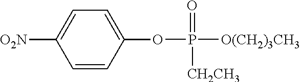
C1=CC(OP([O(CH2)3CH3])(=O)[CH2CH3])=CC=C1[O2N]
